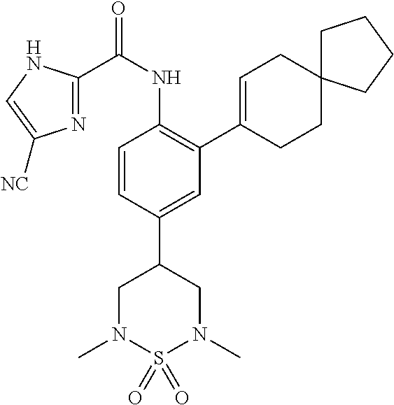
C1=CC(C2CN(C)S(=O)(=O)N(C)C2)=CC(C2=CCC3(CC2)CCCC3)=C1NC(C1=NC([NC])=CN1)=O
